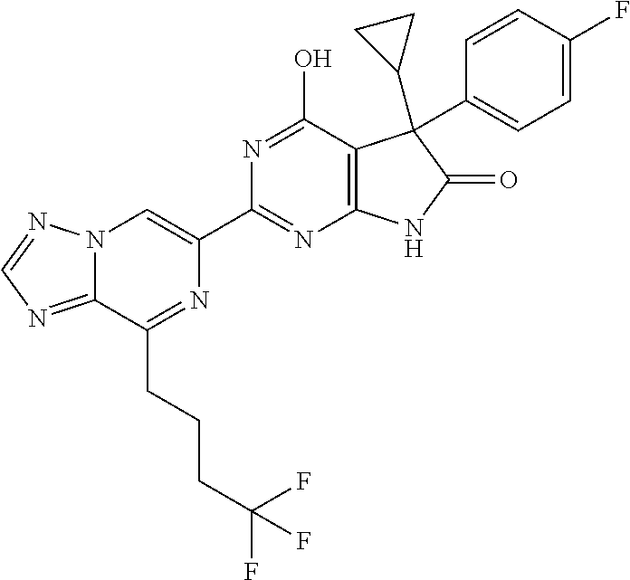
C12=NC=NN1C=C(C1=NC3=C(C(O)=N1)C(C1CC1)(C1=CC=C(F)C=C1)C(=O)N3)N=C2CCCC(F)(F)F
